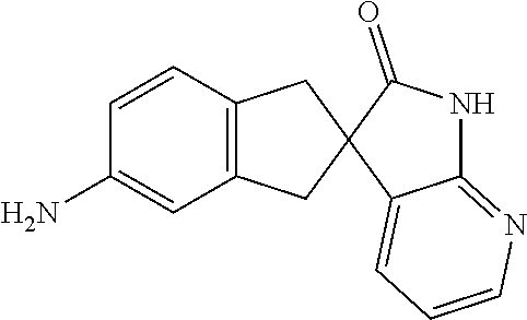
C1=CC2=C(C=C1N)CC1(C2)C2=CC=CN=C2NC1=O
